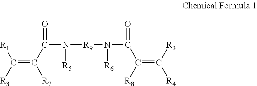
C(=C(C(N([R5])[R9]N([R6])C(=O)C(=C([R4])[R3])[R8])=O)[R7])([R3])[R1]
